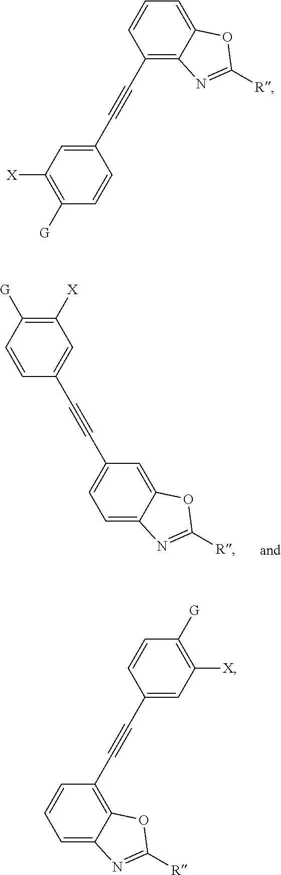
C1=C2C(=CC(C#CC3=CC([X])=C([G])C=C3)=C1)OC([R])=N2.C1([G])=C([X])C=C(C#CC2=C3C(=CC=C2)OC([R])=N3)C=C1.C1=C2C(=C(C#CC3=CC([X])=C([G])C=C3)C=C1)OC([R])=N2
